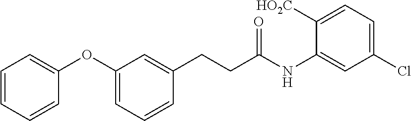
C1(OC2=CC=CC(CCC(NC3=CC(Cl)=CC=C3[HO2C])=O)=C2)=CC=CC=C1
